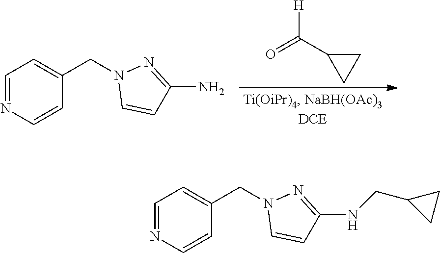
O=C(C1CC1)[H].C1(N)=NN(CC2=CC=NC=C2)C=C1.C1(NCC2CC2)=NN(CC2=CC=NC=C2)C=C1
